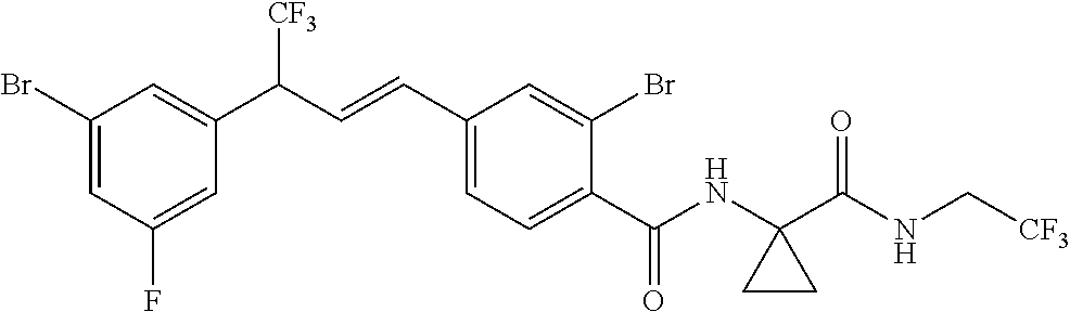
C1(Br)=CC(F)=CC(C(C=CC2=CC=C(C(NC3(C(NC[CF3])=O)CC3)=O)C(Br)=C2)[CF3])=C1
